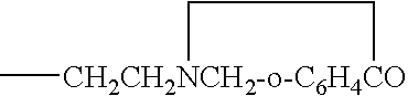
C[CH2CH2NCH2-o-C6H4CO]1CC1
